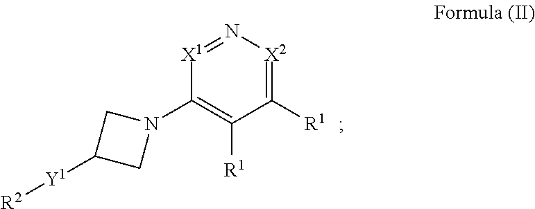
[X1]1=N[X2]=C([R1])C([R1])=C1N1CC([Y1][R2])C1
